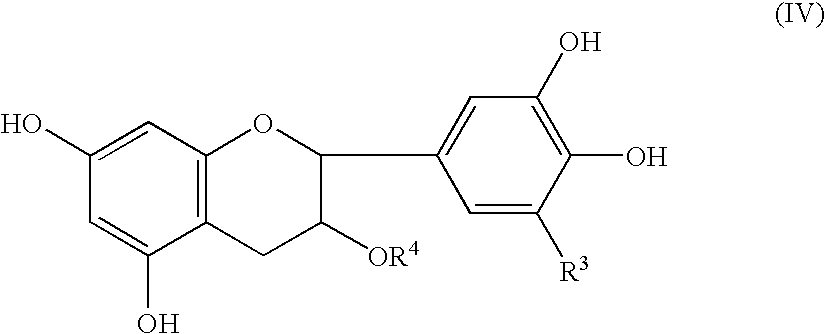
C1(O)=CC2=C(C(O)=C1)CC([OR4])C(C1=CC(O)=C(O)C([R3])=C1)O2
